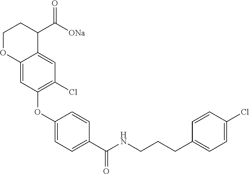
C1(OC2=C(Cl)C=C3C(=C2)OCCC3C([ONa])=O)=CC=C(C(NCCCC2=CC=C(Cl)C=C2)=O)C=C1
